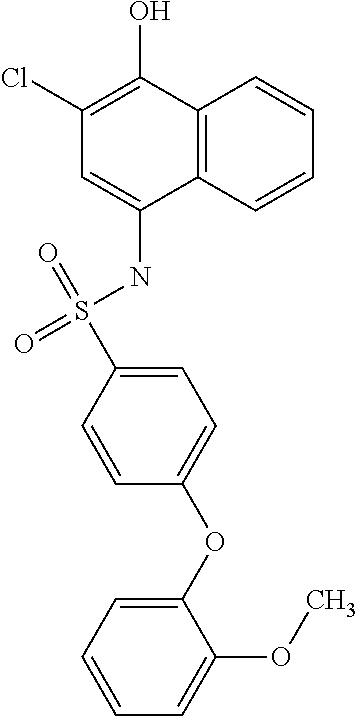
C12=C(C=CC=C1)C(NS(=O)(=O)C1=CC=C(OC3=CC=CC=C3OC)C=C1)=CC(Cl)=C2O
